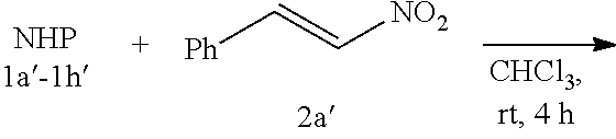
[Ph]C=C[NO2]
